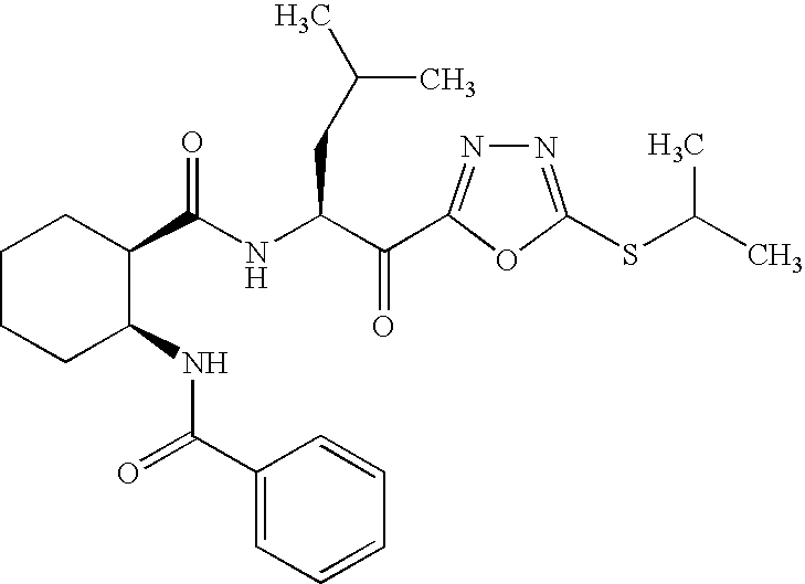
C1C(C(NC(C(=O)C2=NN=C(SC(C)C)O2)CC(C)C)=O)C(NC(=O)C2=CC=CC=C2)CCC1
